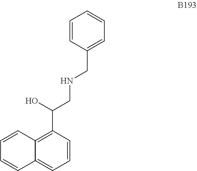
C1=CC2=CC=CC(C(O)CNCC3=CC=CC=C3)=C2C=C1
